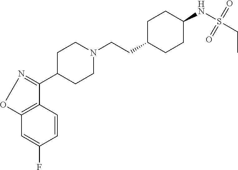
C1=C(F)C=CC2=C1ON=C2C1CCN(CCC2CCC(NS(CC)(=O)=O)CC2)CC1
